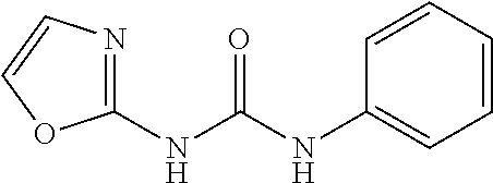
N(C(NC1=NC=CO1)=O)C1=CC=CC=C1
